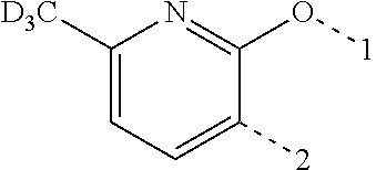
C1([D3C])=CC=C([2])C(O[1])=N1
